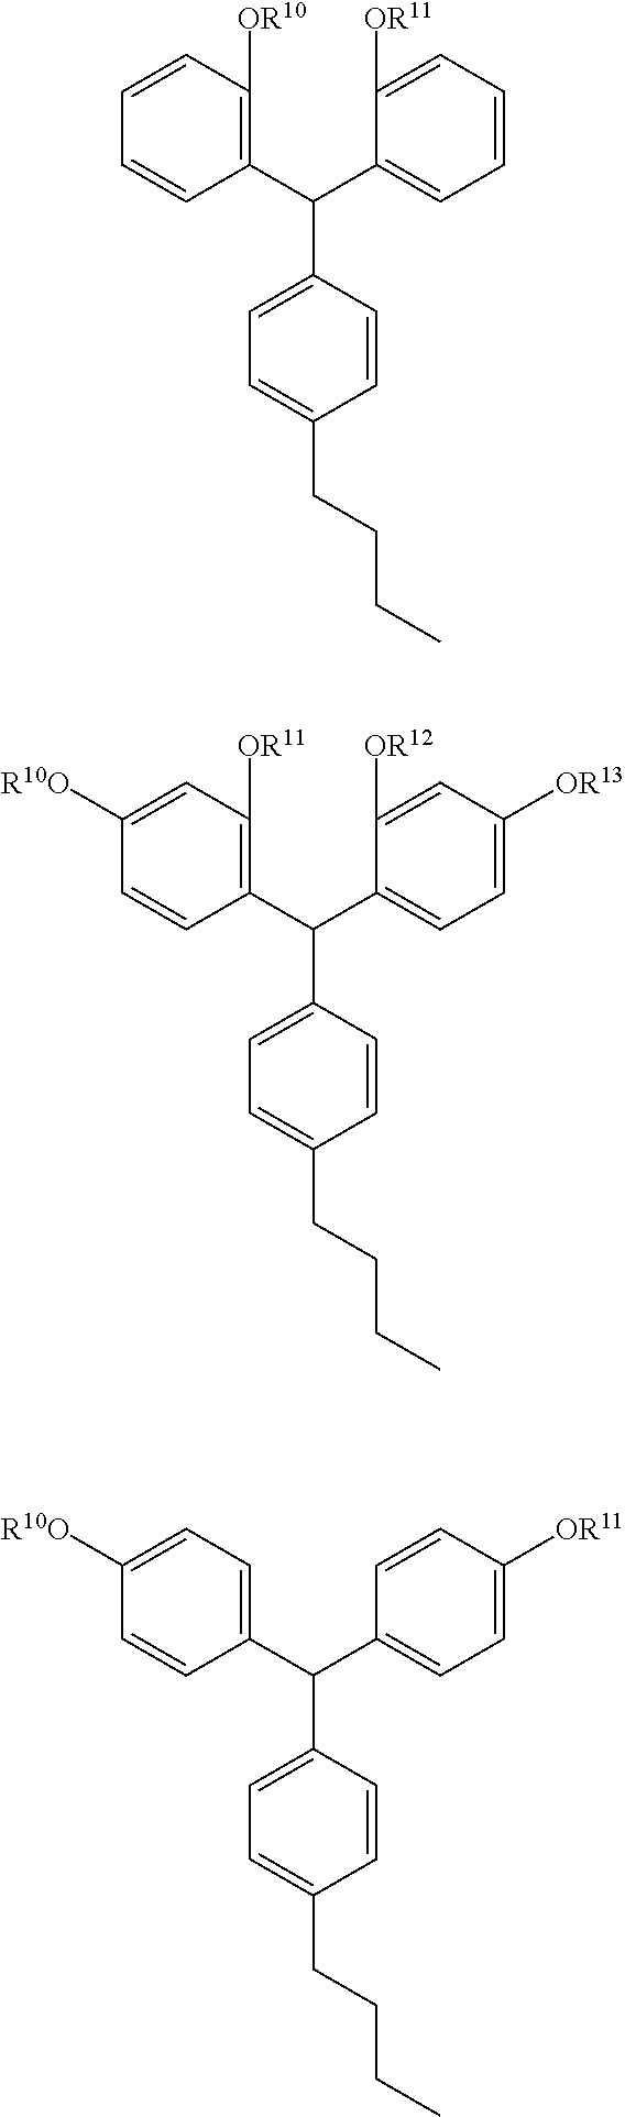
C1(C(C2=CC=C([OR13])C=C2[OR12])C2=CC=C(CCCC)C=C2)=C([OR11])C=C([R10O])C=C1.C1(C(C2=CC=CC=C2[OR11])C2=CC=C(CCCC)C=C2)=C([OR10])C=CC=C1.C1(C(C2=CC=C([OR11])C=C2)C2=CC=C(CCCC)C=C2)=CC=C([R10O])C=C1
